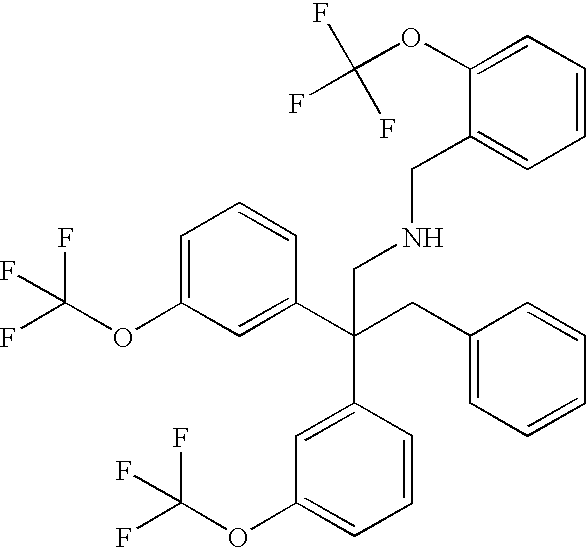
C1=C(OC(F)(F)F)C=C(C(CC2=CC=CC=C2)(CNCC2=CC=CC=C2OC(F)(F)F)C2=CC(OC(F)(F)F)=CC=C2)C=C1
